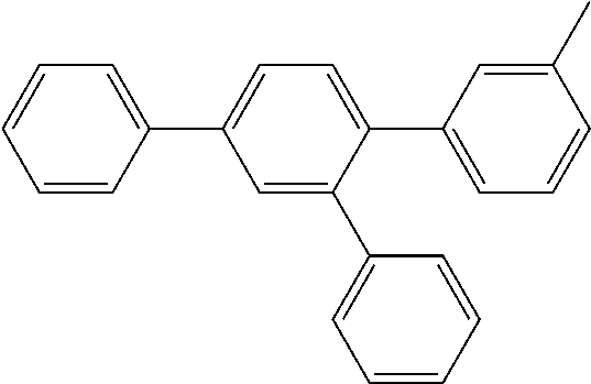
C1=CC(C2=CC=C(C3=CC=CC(C)=C3)C(C3=CC=CC=C3)=C2)=CC=C1
